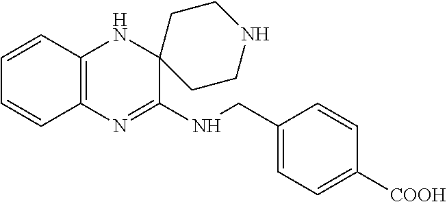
C12=C(N=C(NCC3=CC=C([COOH])C=C3)C3(N1)CCNCC3)C=CC=C2
